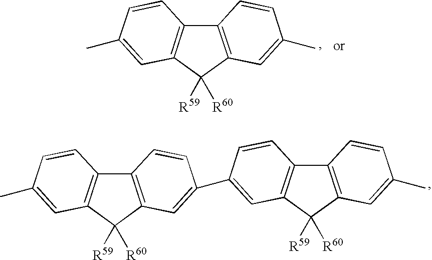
C12=C(C([R60])([R59])C3=C1C=CC(C)=C3)C=C(C)C=C2.C12=C(C([R60])([R59])C3=C1C=CC(C)=C3)C=C(C1=CC3=C(C4=C(C3([R60])[R59])C=C(C)C=C4)C=C1)C=C2
